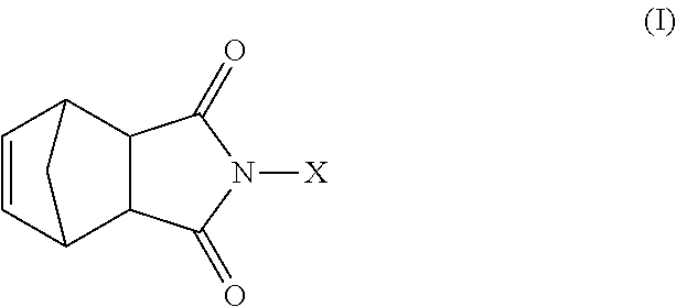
C1=CC2C3C(C1C2)C(=O)N([X])C3=O
